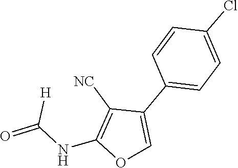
C(NC1=C([NC])C(C2=CC=C(Cl)C=C2)=CO1)(=O)[H]
